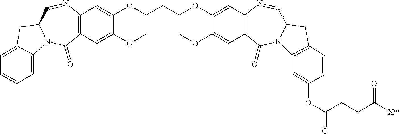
C12=C(C=C(OC)C(OCCCOC3=CC4=C(C=C3OC)C(=O)N3C(C=N4)CC4=C3C=C(OC(CCC([X])=O)=O)C=C4)=C1)C(=O)N1C(C=N2)CC2=CC=CC=C12
